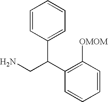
C1=CC(C(C2=C([OMOM])C=CC=C2)CN)=CC=C1
